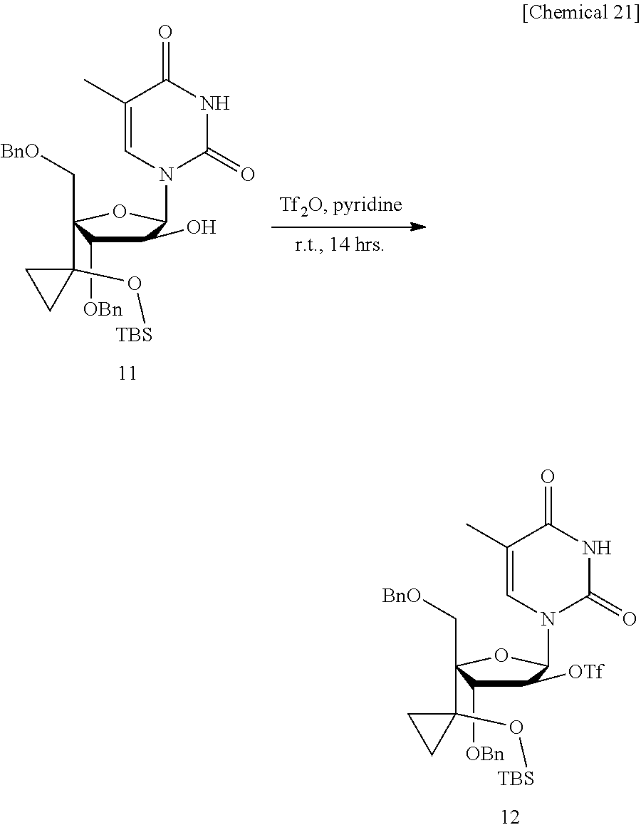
C1(O)C([OBn])C(C[BnO])(C2(O[TBS])CC2)OC1N1C(=O)NC(=O)C(C)=C1.C1([OTf])C([OBn])C(C[BnO])(C2(O[TBS])CC2)OC1N1C(=O)NC(=O)C(C)=C1
